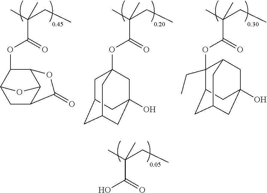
C1C2C3C(C(OC(=O)C(CC)(C)C)C1O3)OC2=O.O(C(=O)C(CC)(C)C)C12CC3CC(CC(O)(C1)C3)C2.C(=O)(C(CC)(C)C)OC1(CC)C2CC3CC(O)(CC1C3)C2.OC(=O)C(CC)(C)C
